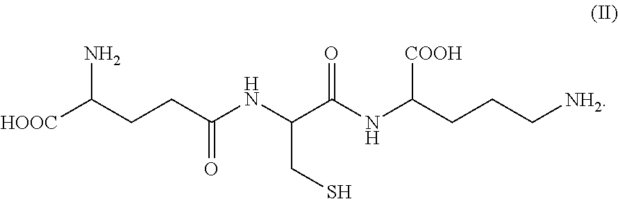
[HOOC]C(CCC(NC(C(NC(CCC[NH2])[COOH])=O)CS)=O)N
